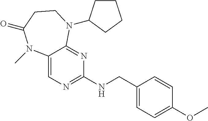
C12=CN=C(NCC3=CC=C(OC)C=C3)N=C1N(C1CCCC1)CCC(=O)N2C
